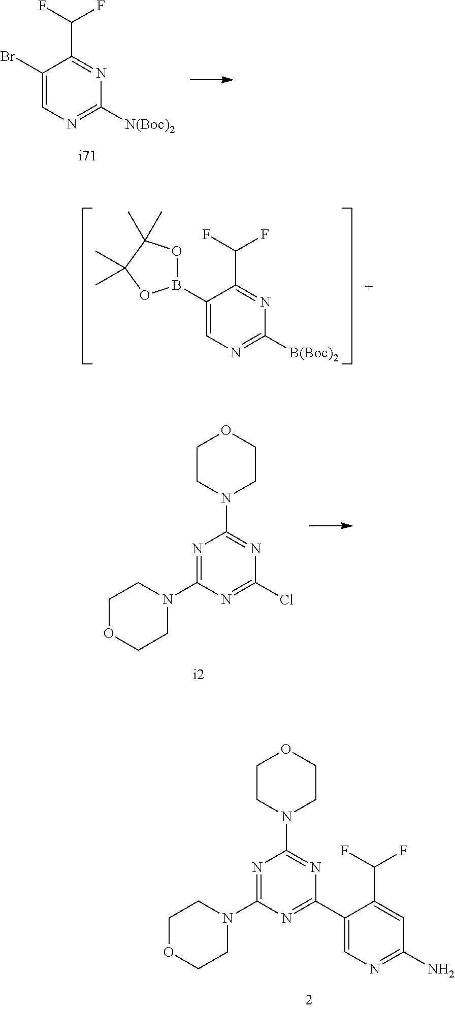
C1(Br)=CN=C([N(Boc)2])N=C1C(F)F.C1(B2OC(C)(C)C(C)(C)O2)=CN=C([B(Boc)2])N=C1C(F)F.N1=C(N2CCOCC2)N=C(Cl)N=C1N1CCOCC1.N1=C(N2CCOCC2)N=C(C2=CN=C(N)C=C2C(F)F)N=C1N1CCOCC1
